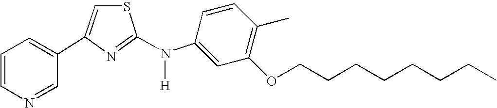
C1=CC=C(C2=CSC(N(C3=CC(OCCCCCCCC)=C(C)C=C3)[H])=N2)C=N1
